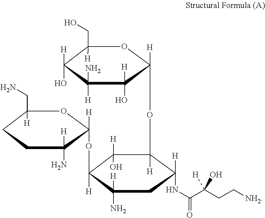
C1(CO)([H])C([H])(O)C([H])(N)C([H])(O)C([H])(OC2([H])C([H])(O)C([H])(OC3([H])C([H])(N)CCC(CN)([H])O3)C(N)([H])CC2([H])NC(=O)C(CC[NH2])([H])O)O1
